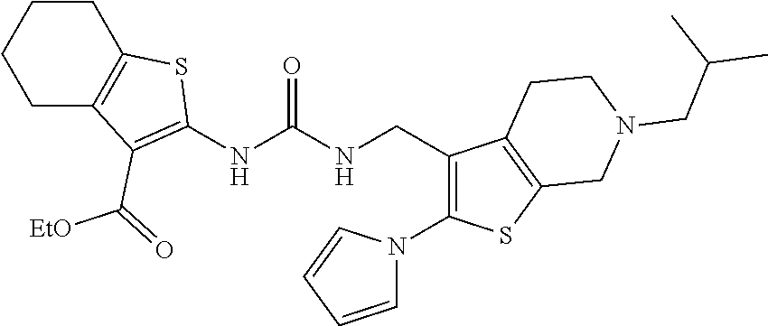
C1C2=C(CCC1)SC(NC(NCC1=C(N3C=CC=C3)SC3=C1CCN(CC(C)C)C3)=O)=C2C([EtO])=O
